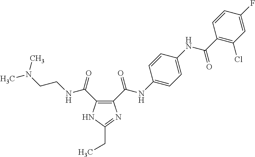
C1(C(NC2=CC=C(NC(C3=C(Cl)C=C(F)C=C3)=O)C=C2)=O)=C(C(=O)NCCN(C)C)NC(CC)=N1
